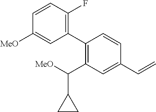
C1(C2=C(C([MeO])C3CC3)C=C(C=C)C=C2)=C(F)C=CC([MeO])=C1
